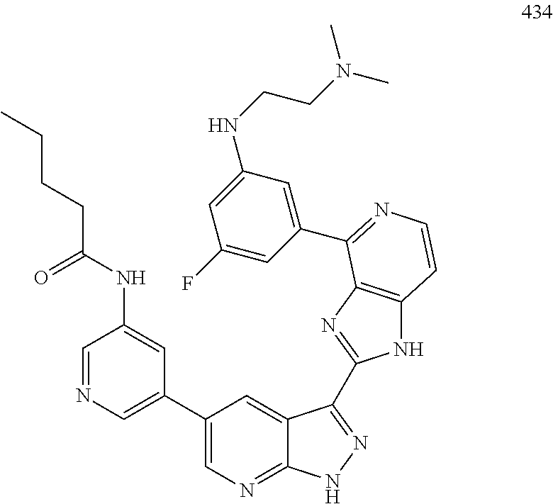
C1=NC=C(C2=CN=C3C(=C2)C(C2=NC4=C(N2)C=CN=C4C2=CC(NCCN(C)C)=CC(F)=C2)=NN3)C=C1NC(CCCC)=O
